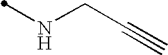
N(CC#C)C
